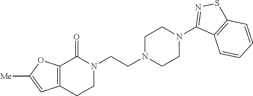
N1(CCN2CCN(C3=NSC4=C3C=CC=C4)CC2)C(=O)C2=C(CC1)C=C([Me])O2
